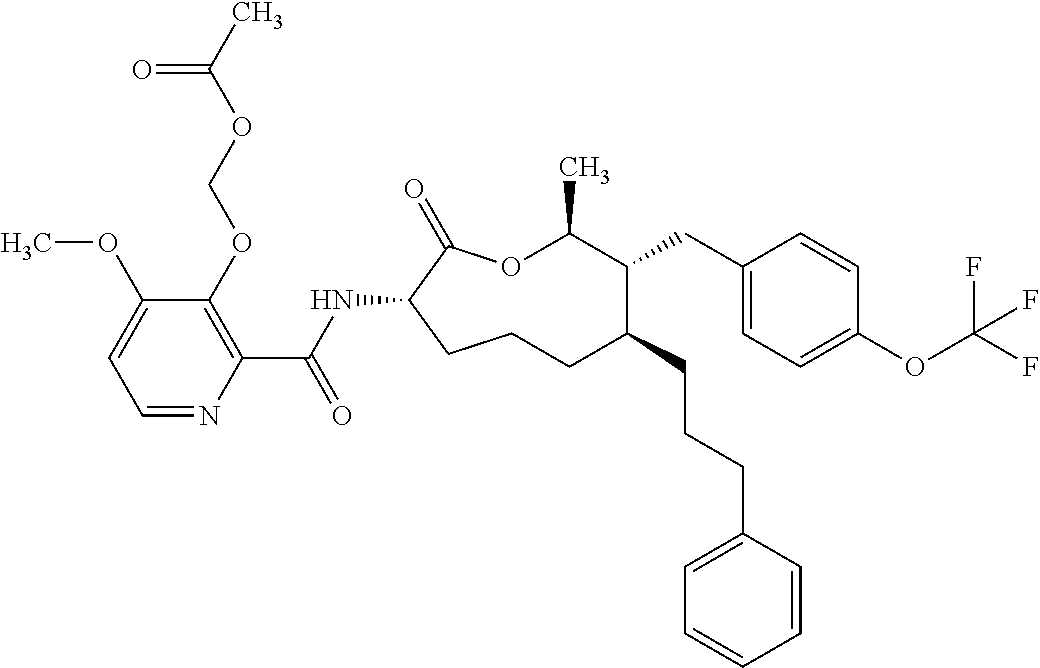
C1CC(NC(C2=C(OCOC(C)=O)C(OC)=CC=N2)=O)C(=O)OC(C)C(CC2=CC=C(OC(F)(F)F)C=C2)C(CCCC2=CC=CC=C2)C1
